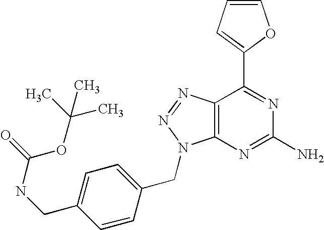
C1=CC=C(C2=NC(N)=NC3=C2N=NN3CC2=CC=C(CNC(=O)OC(C)(C)C)C=C2)O1
